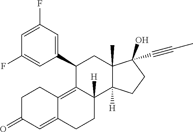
C1=C(F)C=C(C2C3=C4C(=CC(=O)CC4)CCC3([H])C3([H])C(C)(C2)C(O)(C#CC)CC3)C=C1F
